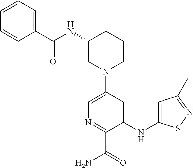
N(C1CN(C2=CN=C(C(=O)N)C(NC3=CC(C)=NS3)=C2)CCC1)C(=O)C1=CC=CC=C1
